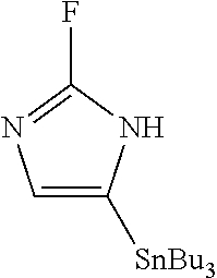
C1=C([SnBu3])NC(F)=N1
